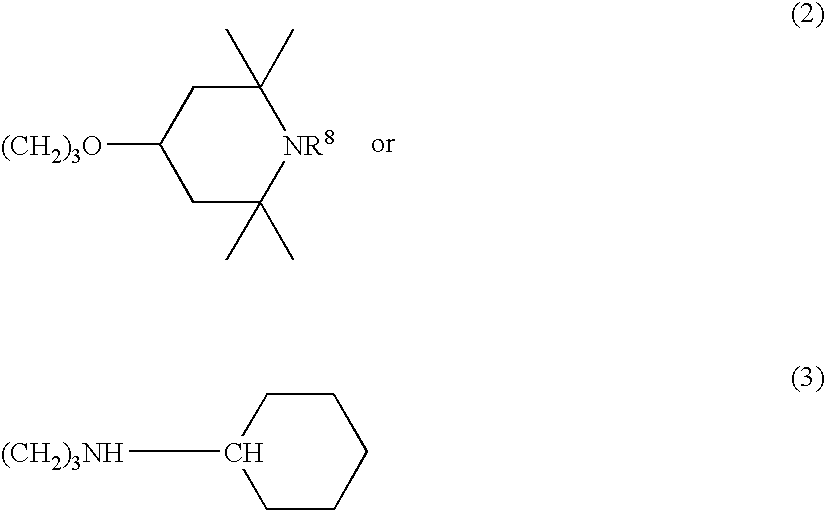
C1(C)(C)CC([(CH2)3O])CC(C)(C)[NR8]1.C1CC([(CH2)3NH])CCC1
